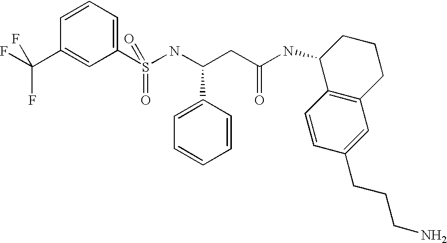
C1=CC=C(S(NC(CC(NC2C3=C(CCC2)C=C(CCCN)C=C3)=O)C2=CC=CC=C2)(=O)=O)C=C1C(F)(F)F
